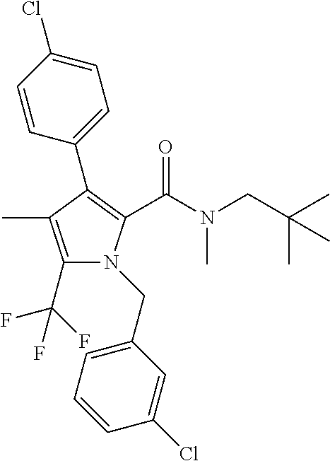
C1(C(F)(F)F)=C(C)C(C2=CC=C(Cl)C=C2)=C(C(N(CC(C)(C)C)C)=O)N1CC1=CC=CC(Cl)=C1
